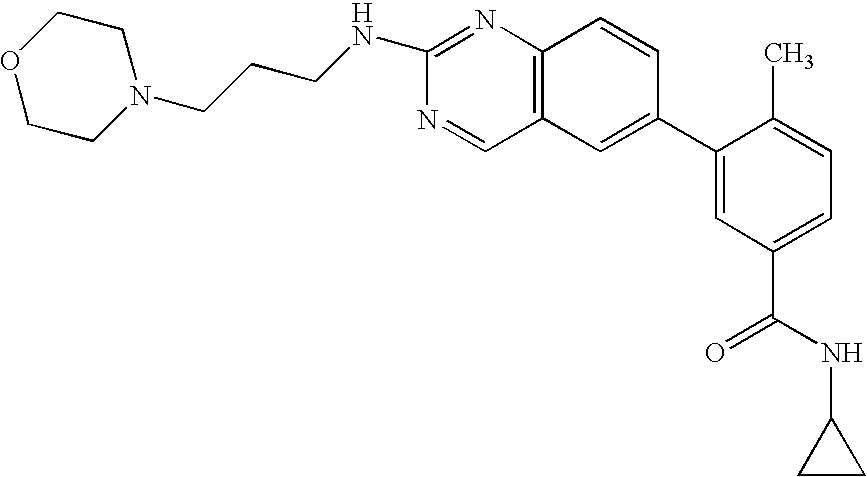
C1(NCCCN2CCOCC2)=NC2=C(C=N1)C=C(C1=CC(C(NC3CC3)=O)=CC=C1C)C=C2
